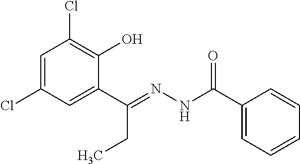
C1=C(Cl)C=C(C(=NNC(C2=CC=CC=C2)=O)CC)C(O)=C1Cl
